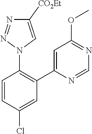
C1=CC(Cl)=CC(C2=CC(OC)=NC=N2)=C1N1C=C([CO2Et])N=N1
